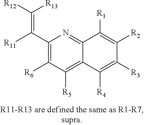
C1(C([R11])=C([R12])[R13])=C([R6])C([R5])=C2C(=N1)C([R1])=C([R2])C([R3])=C2[R4]
